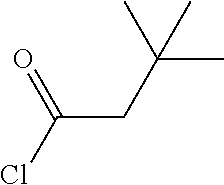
C(CC(C)(C)C)(Cl)=O
